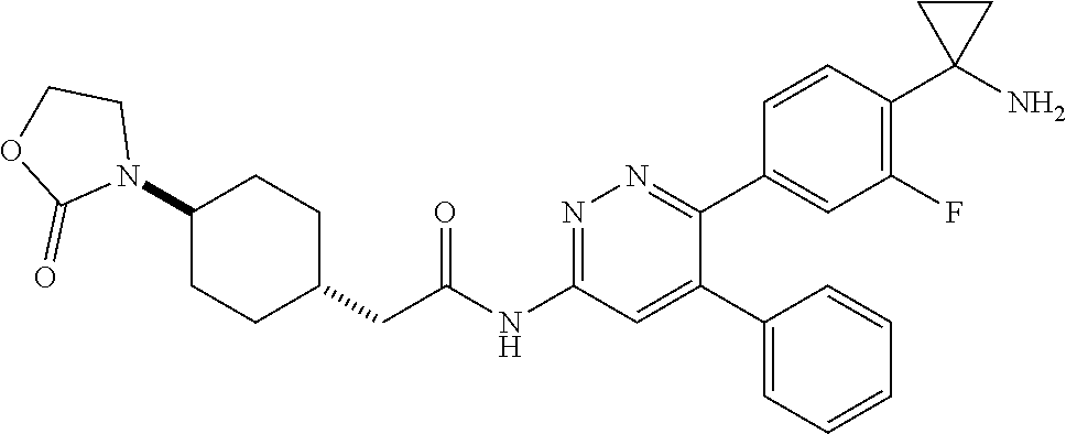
C1(N2CCOC2=O)CCC(CC(NC2=NN=C(C3=CC(F)=C(C4(N)CC4)C=C3)C(C3=CC=CC=C3)=C2)=O)CC1
